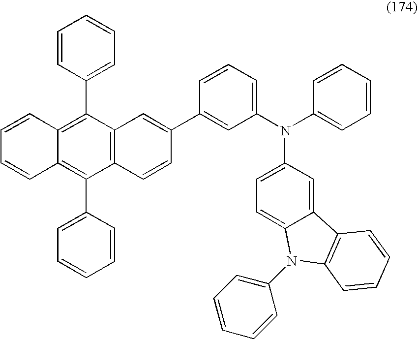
C12=C(C(C3=CC=CC=C3)=C3C(=C1C1=CC=CC=C1)C=CC=C3)C=C(C1=CC(N(C3=CC=CC=C3)C3=CC=C4C(=C3)C3=C(N4C4=CC=CC=C4)C=CC=C3)=CC=C1)C=C2
